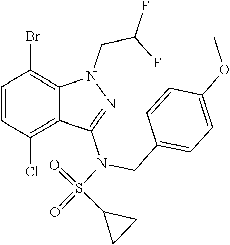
BrC1=C2C(=C(Cl)C=C1)C(N(S(=O)(C1CC1)=O)CC1=CC=C(OC)C=C1)=NN2CC(F)F
